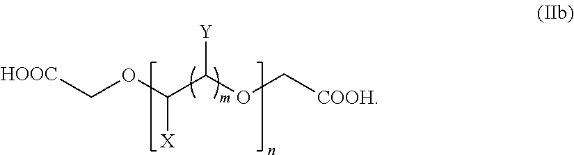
C(OC(C(OC[COOH])[Y])[X])[HOOC]
